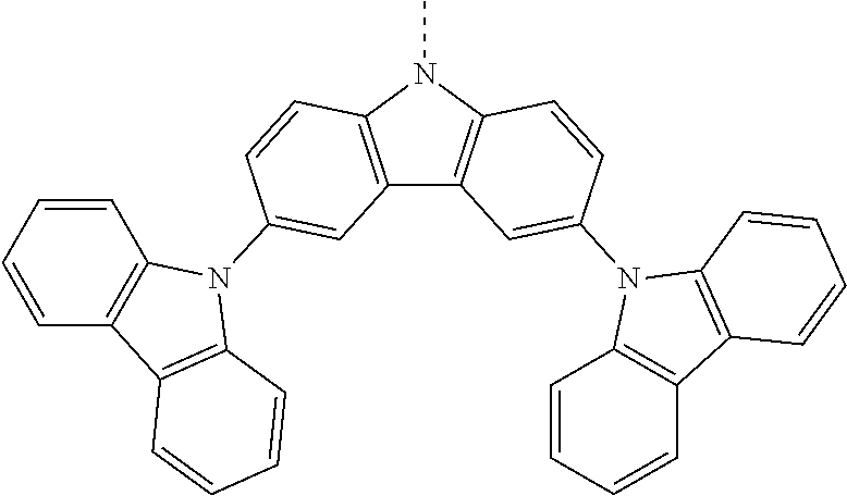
C12=C(N(C)C3=C1C=C(N1C4=C(C5=C1C=CC=C5)C=CC=C4)C=C3)C=CC(N1C3=C(C=CC=C3)C3=C1C=CC=C3)=C2
